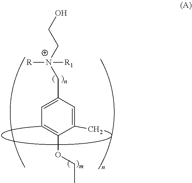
C1(C)=CC(C[N+](CCO)([R])[R1])=CC=C1OCC
